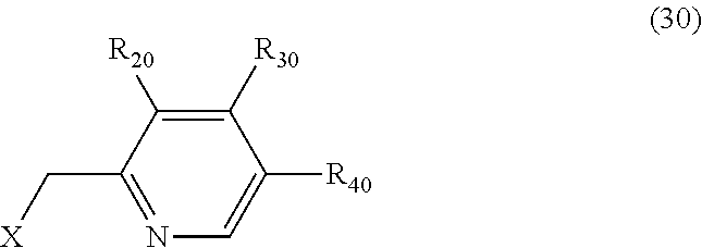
[X]CC1=NC=C([R40])C([R30])=C1[R20]
